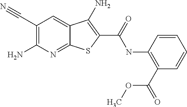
C1(C#N)=C(N)N=C2C(=C1)C(N)=C(C(=O)NC1=C(C(=O)OC)C=CC=C1)S2
